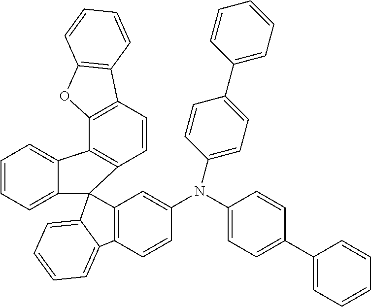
C1=CC2=C(OC3=C2C=CC=C3)C2=C1C1(C3=CC=CC=C32)C2=C(C=CC(N(C3=CC=C(C4=CC=CC=C4)C=C3)C3=CC=C(C4=CC=CC=C4)C=C3)=C2)C2=CC=CC=C12
